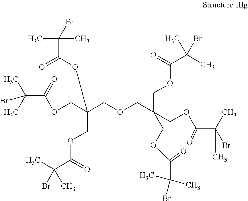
C(OCC(COC(C(C)(Br)C)=O)(COC(C(C)(Br)C)=O)COC(C(C)(C)Br)=O)C(COC(C(C)(Br)C)=O)(COC(C(C)(Br)C)=O)OC(C(C)(C)Br)=O
